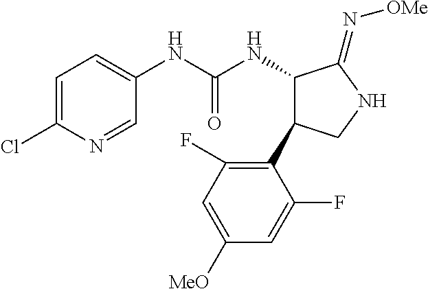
C1=C(Cl)N=CC(NC(NC2C(C3=C(F)C=C([MeO])C=C3F)CNC2=N[OMe])=O)=C1
